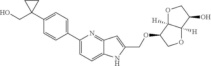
C1(C2=CC=C(C3(CO)CC3)C=C2)=CC=C2C(=N1)C=C(COC1COC3([H])C1([H])OCC3O)N2
